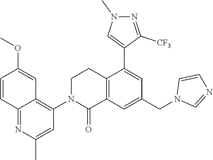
C12=C(C=C(CN3C=NC=C3)C=C1C1=CN(C)N=C1[CF3])C(=O)N(C1=C3C(=NC(C)=C1)C=CC(OC)=C3)CC2
